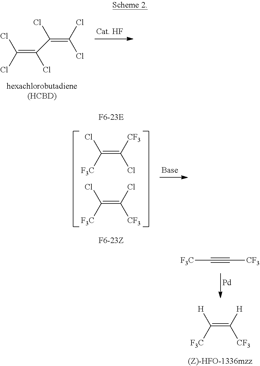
C(=C([H])[CF3])([F3C])[H].C(=C([CF3])Cl)([F3C])Cl.C(=C(Cl)[CF3])([F3C])Cl.[Pd].[F3C]C#C[CF3].C(=C(Cl)C(=C(Cl)Cl)Cl)(Cl)Cl
